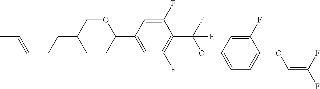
O1CC(CCC=CC)CCC1C1=CC(F)=C(C(F)(OC2=CC=C(OC=C(F)F)C(F)=C2)F)C(F)=C1
